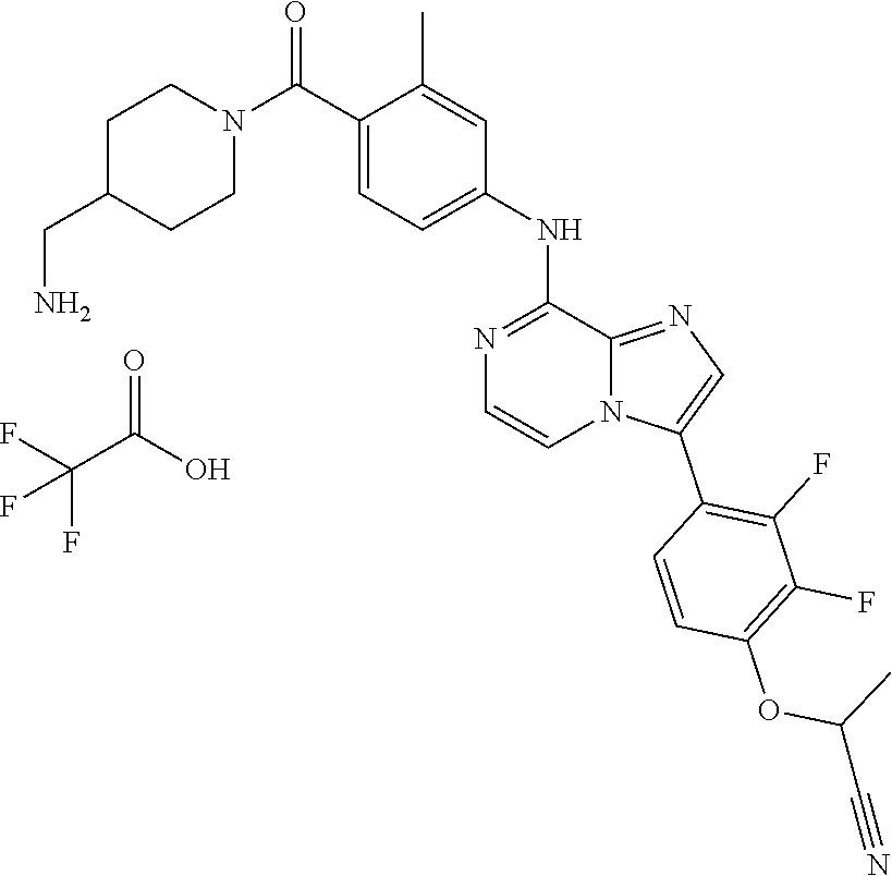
C(N)C1CCN(C(C2=CC=C(NC3=NC=CN4C3=NC=C4C3=C(F)C(F)=C(OC(C#N)C)C=C3)C=C2C)=O)CC1.O=C(O)C(F)(F)F
